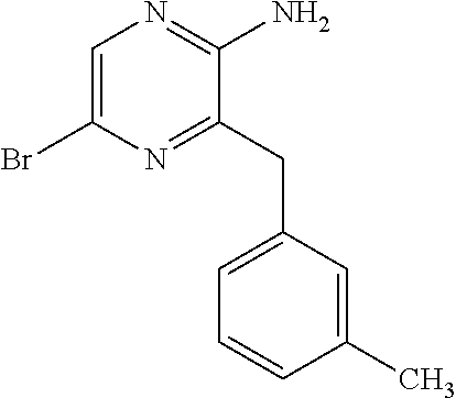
BrC1=CN=C(N)C(CC2=CC=CC(C)=C2)=N1
